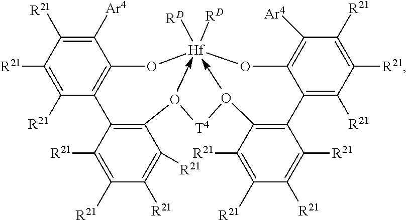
C1([R21])=C([R21])C([R21])=C([Ar4])C2=C1C1=C(C([R21])=C([R21])C([R21])=C1[R21])O[T4]OC1=C(C3=C([R21])C([R21])=C([R21])C([Ar4])=C3O[Hf]([RD])([RD])O2)C([R21])=C([R21])C([R21])=C1[R21]
